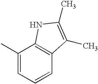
C1(C)=CC=CC2=C1NC(C)=C2C
